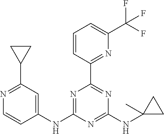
C1=CC(C2=NC(NC3(C)CC3)=NC(NC3=CC(C4CC4)=NC=C3)=N2)=NC(C(F)(F)F)=C1
